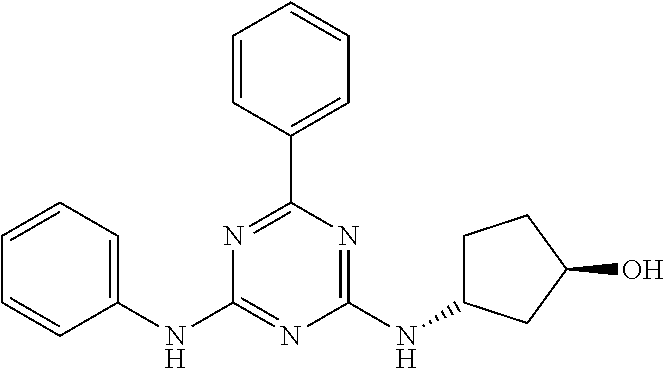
C1=CC=C(NC2=NC(NC3CCC(O)C3)=NC(C3=CC=CC=C3)=N2)C=C1
